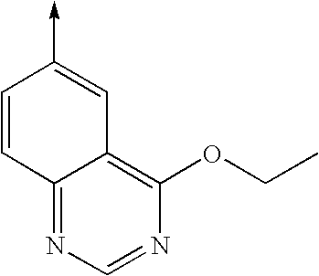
C1=CC2=NC=NC(OCC)=C2C=C1->C
